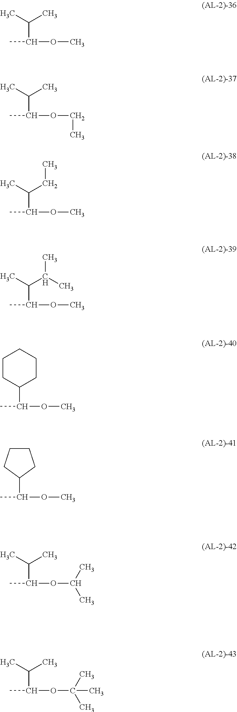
CC(OC)C(C)C.CC(OCC)C(C)C.CC(OC)C(C)CC.CC(OC)C(C)C(C)C.CC(OC)C1CCCCC1.CC(OC)C1CCCC1.CC(OC(C)C)C(C)C.CC(OC(C)(C)C)C(C)C
